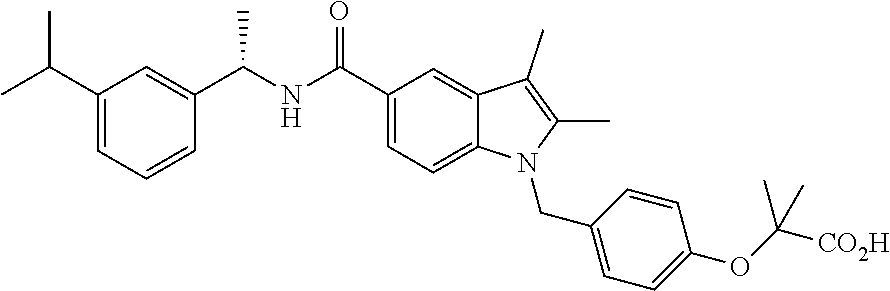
C1=C(C(NC(C2=CC(C(C)C)=CC=C2)C)=O)C=C2C(=C1)N(CC1=CC=C(OC(C)([CO2H])C)C=C1)C(C)=C2C
